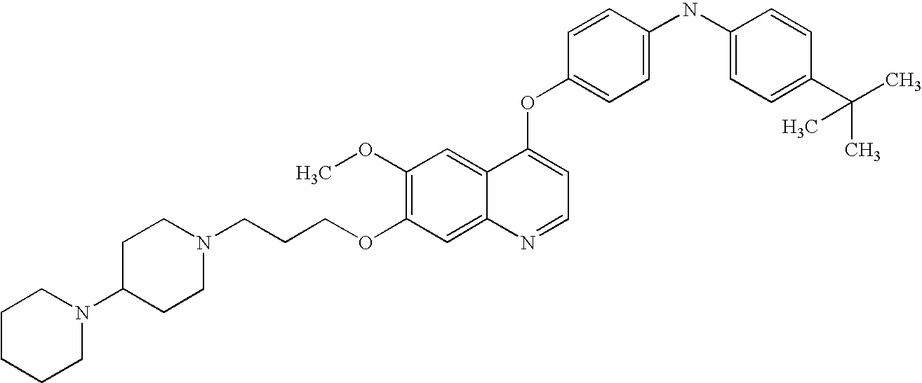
C(COC1=C(OC)C=C2C(=C1)N=CC=C2OC1=CC=C(NC2=CC=C(C(C)(C)C)C=C2)C=C1)CN1CCC(N2CCCCC2)CC1
